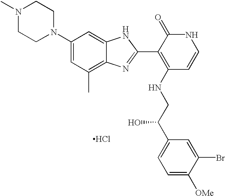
C1(N2CCN(C)CC2)=CC(C)=C2C(=C1)NC(C1=C(NCC(C3=CC=C([OMe])C(Br)=C3)O)C=CNC1=O)=N2.Cl
